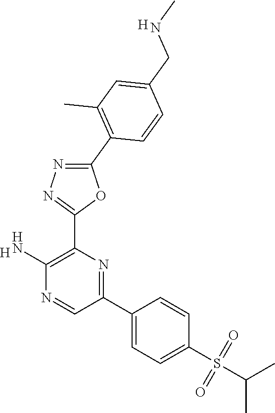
C1(N)=C(C2=NN=C(C3=C(C)C=C(CNC)C=C3)O2)N=C(C2=CC=C(S(=O)(=O)C(C)C)C=C2)C=N1.[H].[H]
